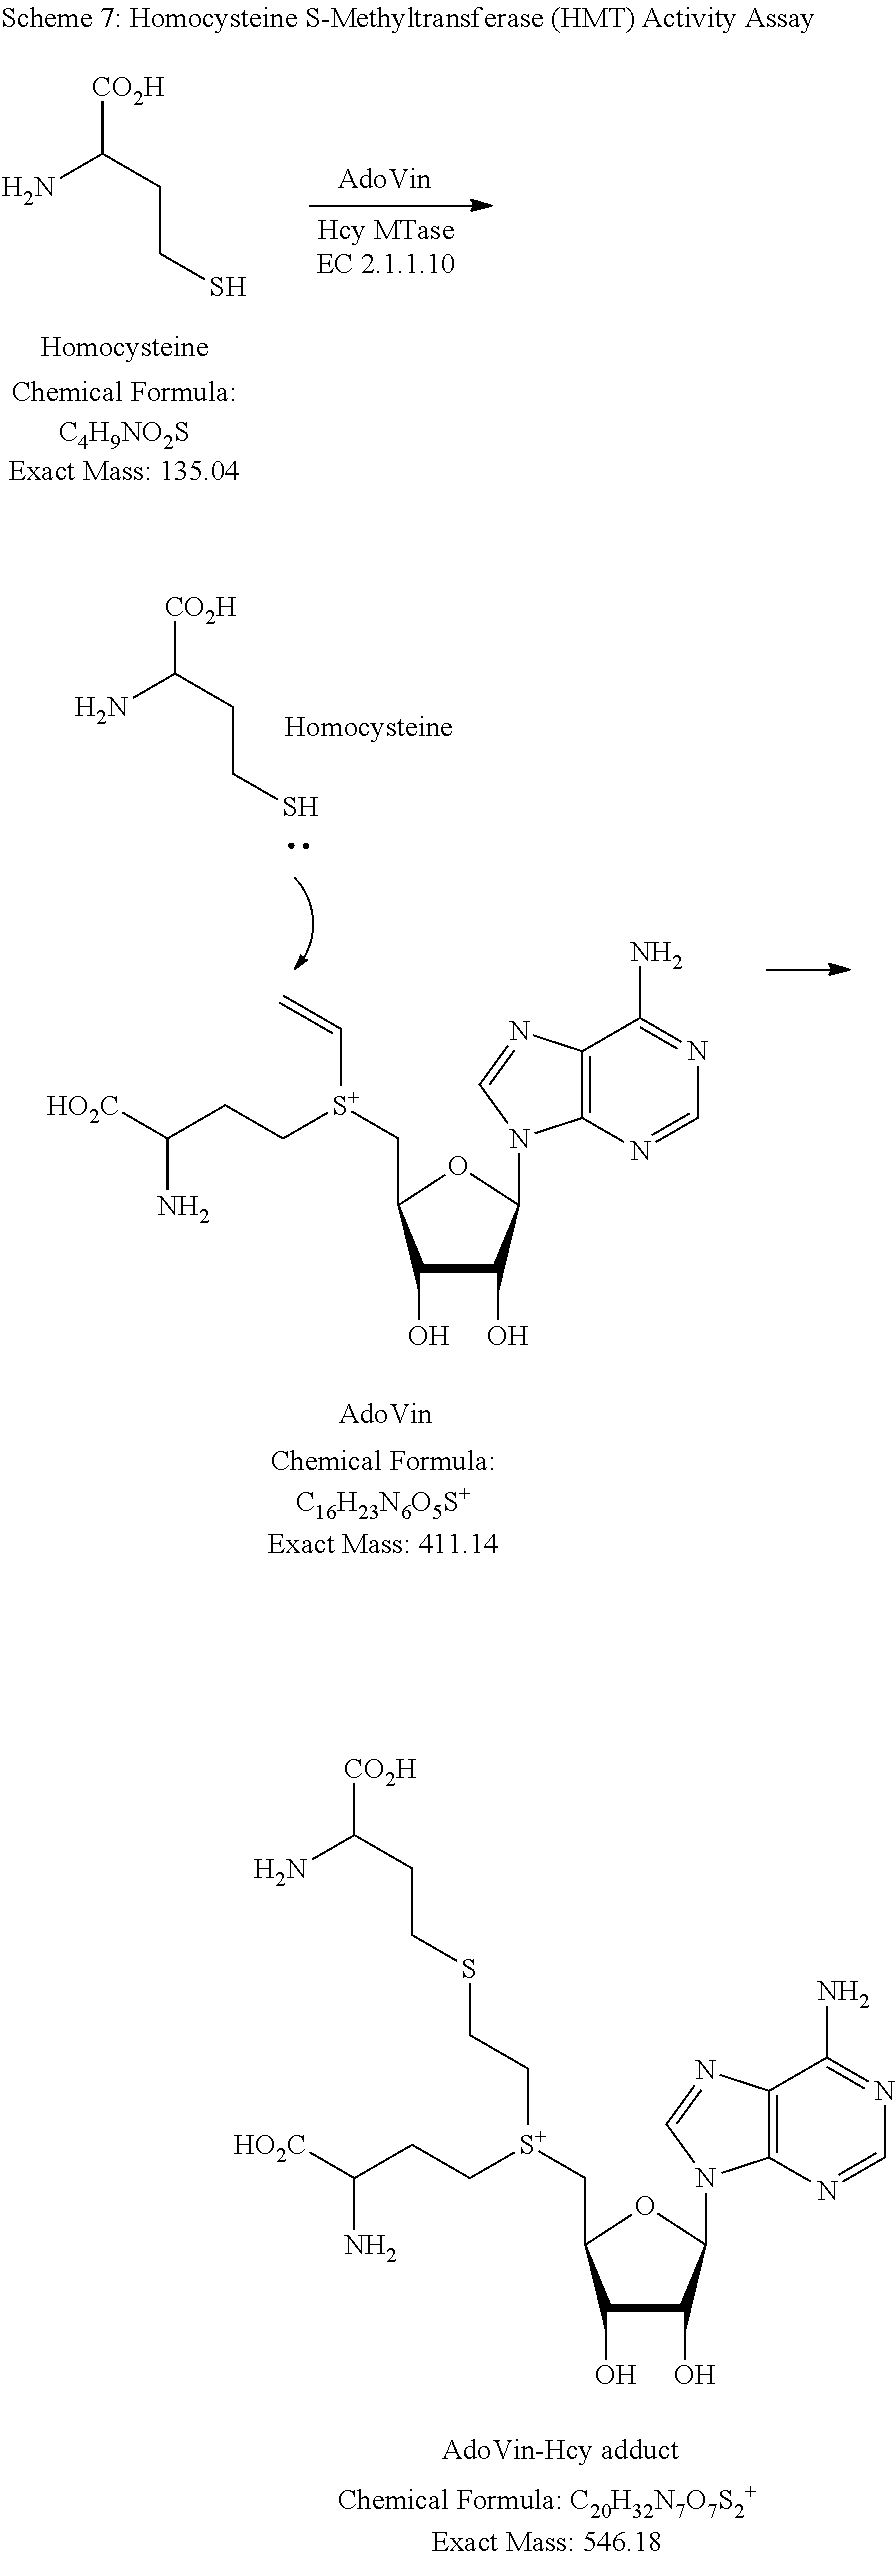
[CO2H]C(CCS)N.C1(O)C(O)C(N2C3=C(C(N)=NC=N3)N=C2)OC1C[S+](CCC([HO2C])N)C=C.C(CS)C([CO2H])N.[Homocysteine].C1(O)C(O)C(N2C3=C(C(N)=NC=N3)N=C2)OC1C[S+](CCC([HO2C])N)CCSCCC([CO2H])N
